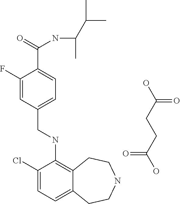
OC(=O)CCC(=O)O.C12=CC=C(Cl)C(NCC3=CC=C(C(=O)NC(C)C(C)C)C(F)=C3)=C1CCNCC2
